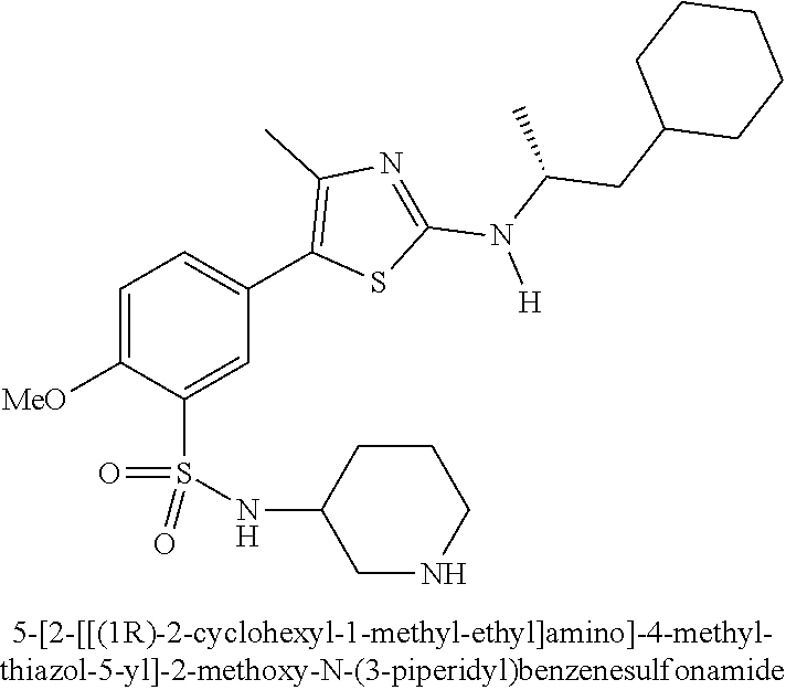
C1=C([OMe])C(S(NC2CNCCC2)(=O)=O)=CC(C2=C(C)N=C(N(C(CC3CCCCC3)C)[H])S2)=C1
